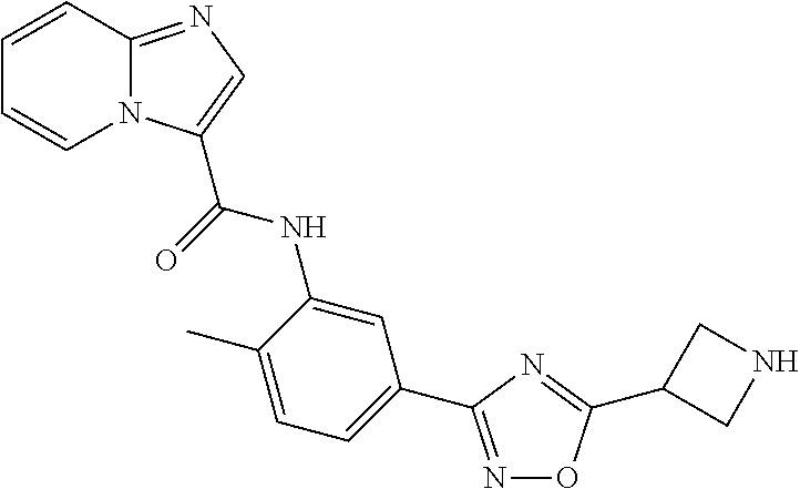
C1=CC2=NC=C(C(=O)NC3=CC(C4=NOC(C5CNC5)=N4)=CC=C3C)N2C=C1
